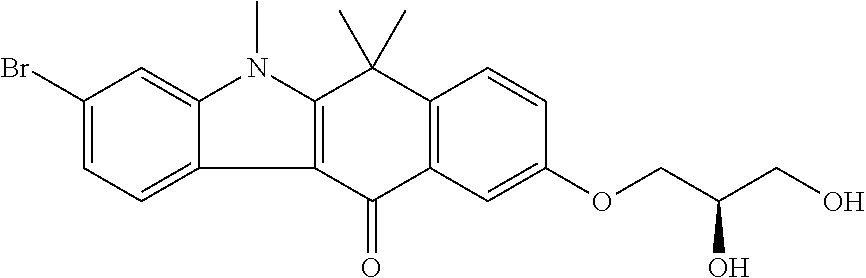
C12=C(C(=O)C3=C(C1(C)C)C=CC(OCC(O)CO)=C3)C1=CC=C(Br)C=C1N2C
